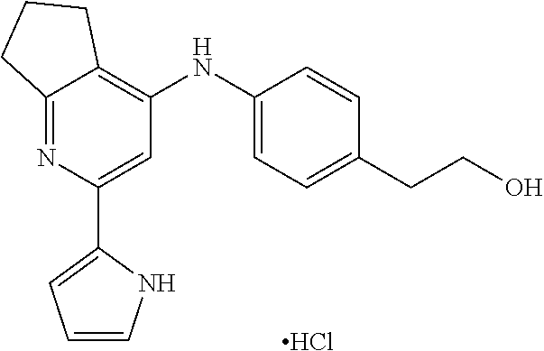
Cl.C(CO)C1=CC=C(NC2=C3C(=NC(C4=CC=CN4)=C2)CCC3)C=C1
